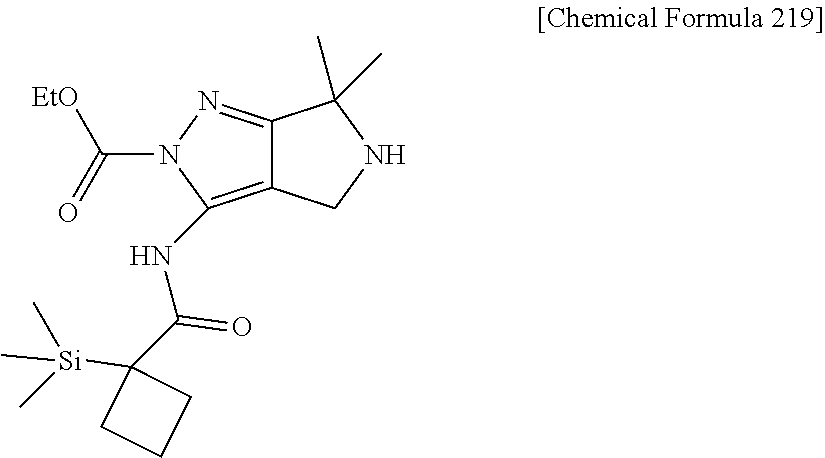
C12=C(NC(C3([Si](C)(C)C)CCC3)=O)N(C([EtO])=O)N=C1C(C)(C)NC2
